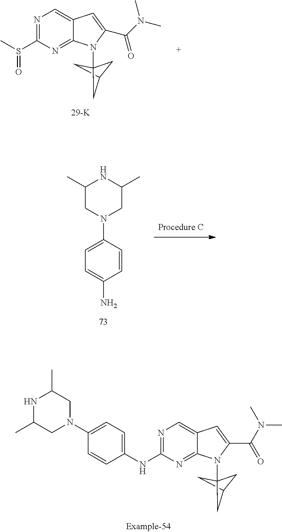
C1C2CC1(N1C3=NC(S(C)=O)=NC=C3C=C1C(N(C)C)=O)C2.C1=C(N)C=CC(N2CC(C)NC(C)C2)=C1.C1=C(NC2=NC=C3C(=N2)N(C24CC(C2)C4)C(C(N(C)C)=O)=C3)C=CC(N2CC(C)NC(C)C2)=C1
